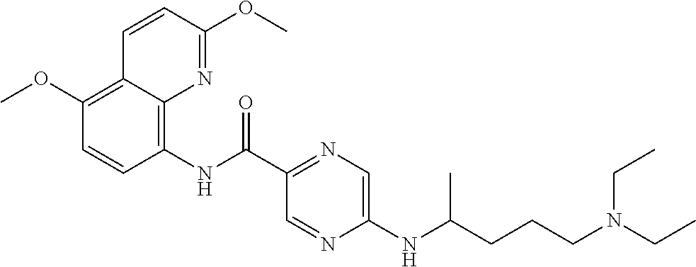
C12=C(OC)C=CC(NC(C3=NC=C(NC(CCCN(CC)CC)C)N=C3)=O)=C1N=C(OC)C=C2
